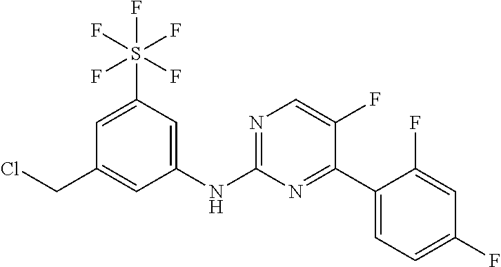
C(C1=CC(NC2=NC=C(F)C(C3=CC=C(F)C=C3F)=N2)=CC(S(F)(F)(F)(F)F)=C1)Cl
